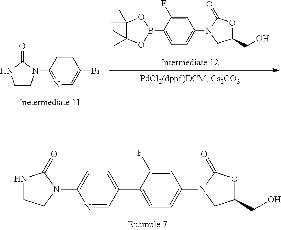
B1(C2=CC=C(N3CC(CO)OC3=O)C=C2F)OC(C)(C)C(C)(C)O1.C1(N2CCNC2=O)=NC=C(Br)C=C1.C1(N2CCNC2=O)=CC=C(C2=CC=C(N3CC(CO)OC3=O)C=C2F)C=N1
